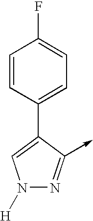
C1=CC(C2=CN([H])N=C2->C)=CC=C1F
